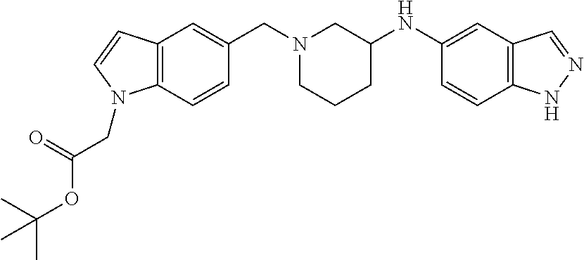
C12=C(C=CC(CN3CCCC(NC4=CC5=C(C=C4)NN=C5)C3)=C1)N(CC(=O)OC(C)(C)C)C=C2
